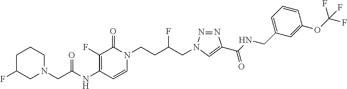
N(C1=C(F)C(=O)N(CCC(CN2N=NC(C(NCC3=CC=CC(OC(F)(F)F)=C3)=O)=C2)F)C=C1)C(=O)CN1CCCC(F)C1
